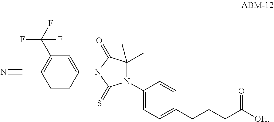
N1(C2=CC=C(CCCC([OH])=O)C=C2)C(C)(C)C(=O)N(C2=CC(C(F)(F)F)=C(C#N)C=C2)C1=S
